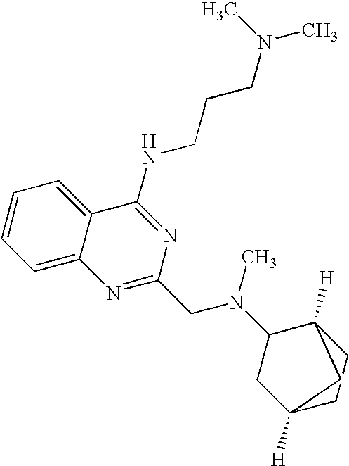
C1=C2C(=CC=C1)C(NCCCN(C)C)=NC(CN(C)C1CC3([H])CCC1([H])C3)=N2
